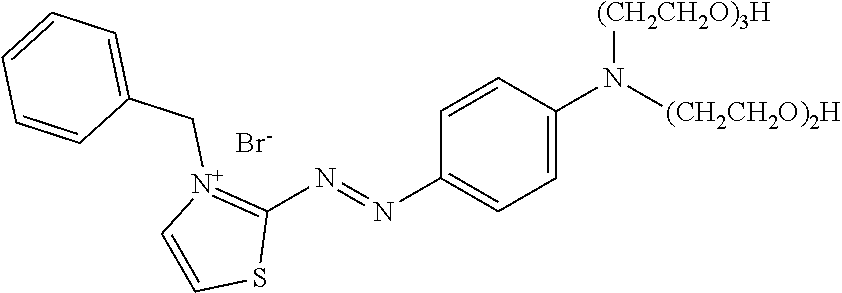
N(C1=CC=C(N([(CH2CH2O)2H])[(CH2CH2O)3H])C=C1)=NC1=[N+](CC2=CC=CC=C2)C=CS1.[Br-]
